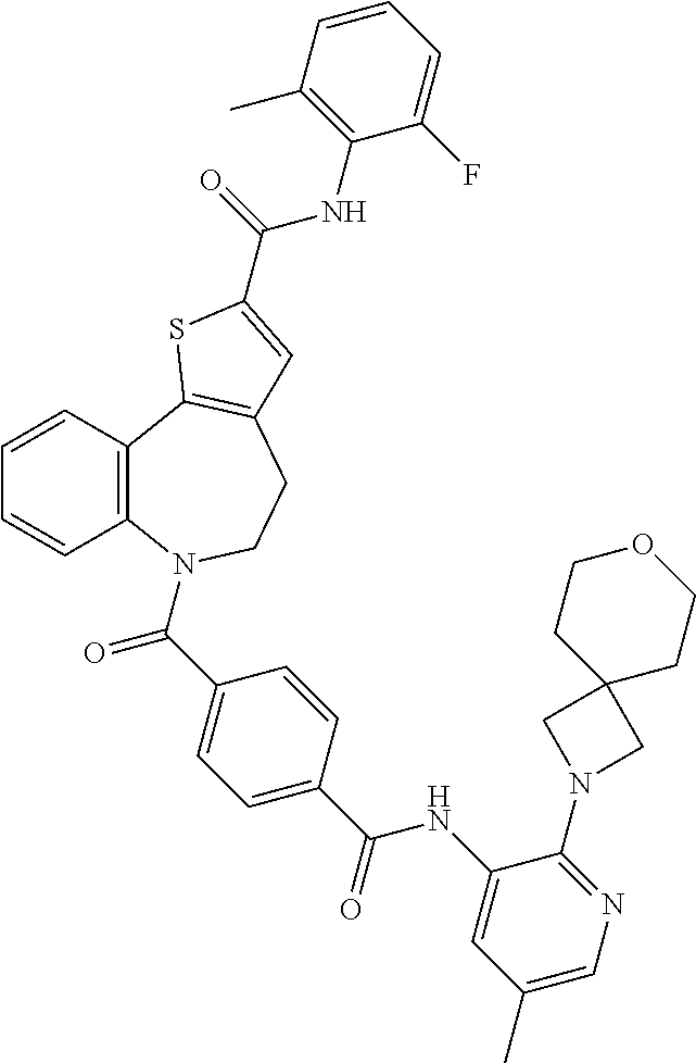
C1=CC2=C(C=C1)N(C(C1=CC=C(C(NC3=CC(C)=CN=C3N3CC4(C3)CCOCC4)=O)C=C1)=O)CCC1=C2SC(C(=O)NC2=C(C)C=CC=C2F)=C1
